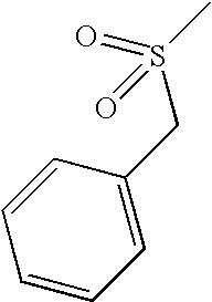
C1=CC(CS(=O)(C)=O)=CC=C1
